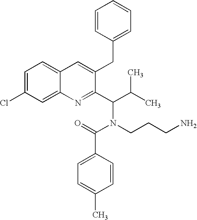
C12=CC(Cl)=CC=C1C=C(CC1=CC=CC=C1)C(C(C(C)C)N(CCCN)C(=O)C1=CC=C(C)C=C1)=N2
